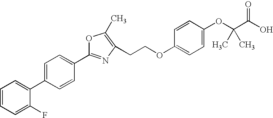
C1=CC=C(F)C(C2=CC=C(C3=NC(CCOC4=CC=C(OC(C(O)=O)(C)C)C=C4)=C(C)O3)C=C2)=C1
